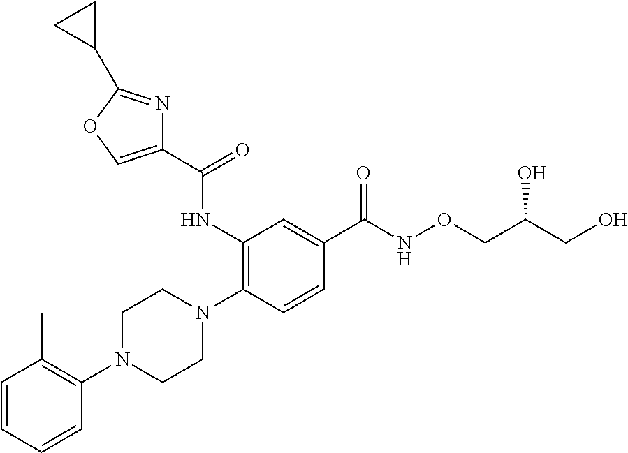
C1=CC=CC(N2CCN(C3=C(NC(C4=COC(C5CC5)=N4)=O)C=C(C(NOCC(CO)O)=O)C=C3)CC2)=C1C
